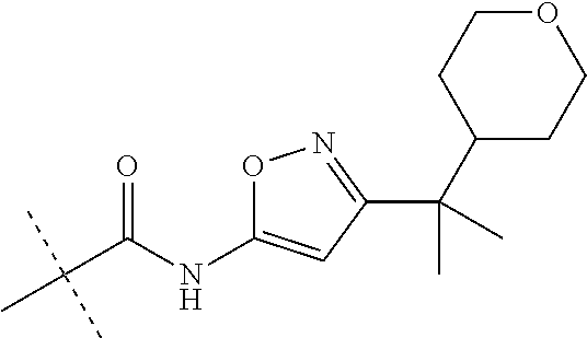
C(C(C)(C)C)(=O)NC1=CC(C(C)(C)C2CCOCC2)=NO1
